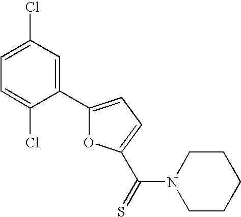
C1=C(Cl)C=C(C2=CC=C(C(=S)N3CCCCC3)O2)C(Cl)=C1
